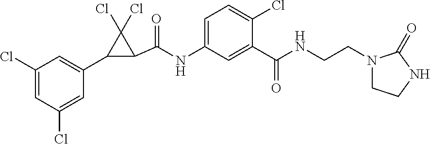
C1(Cl)=CC(Cl)=CC(C2C(C(=O)NC3=CC=C(Cl)C(C(=O)NCCN4CCNC4=O)=C3)C2(Cl)Cl)=C1
